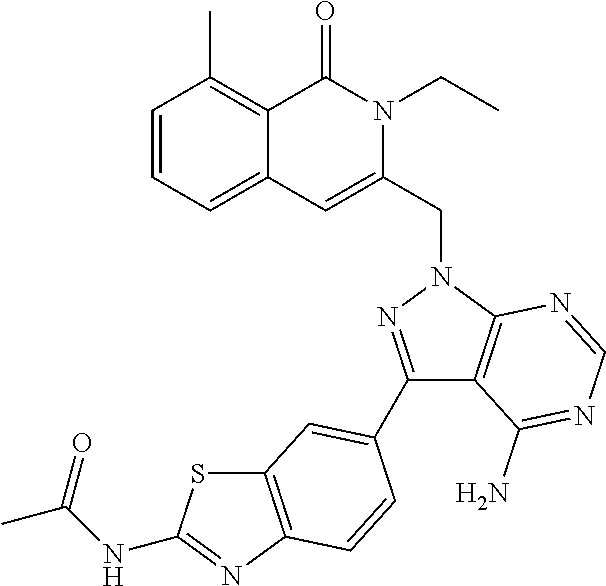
C1=CC=C2C(=C1C)C(=O)N(CC)C(CN1C3=C(C(N)=NC=N3)C(C3=CC4=C(N=C(NC(C)=O)S4)C=C3)=N1)=C2
